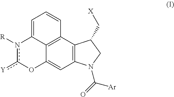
C12=C(C3=C4C(=C1)Oc([Y])n([R])C4=CC=C3)C(C[X])CN2C([Ar])=O
